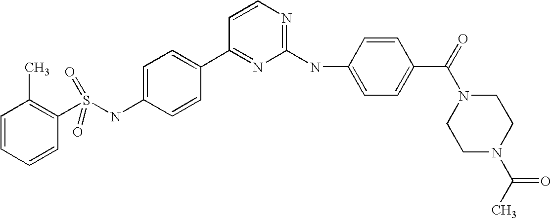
S(NC1=CC=C(C2=NC(NC3=CC=C(C(=O)N4CCN(C(C)=O)CC4)C=C3)=NC=C2)C=C1)(=O)(=O)C1=C(C)C=CC=C1
